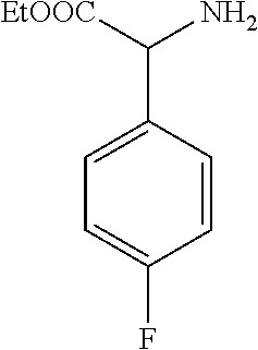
C1=CC(C([EtOOC])N)=CC=C1F
